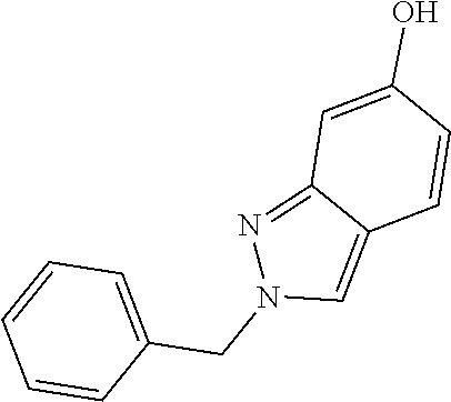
N1=C2C(=CN1CC1=CC=CC=C1)C=CC(O)=C2
